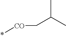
*[CO]CC(C)C
